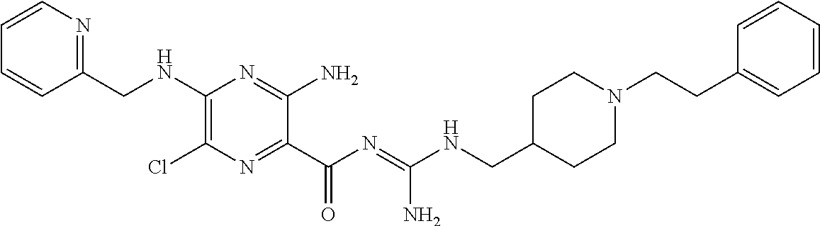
C1=CC=CC(CNC2=C(Cl)N=C(C(N=C(NCC3CCN(CCC4=CC=CC=C4)CC3)N)=O)C(N)=N2)=N1
